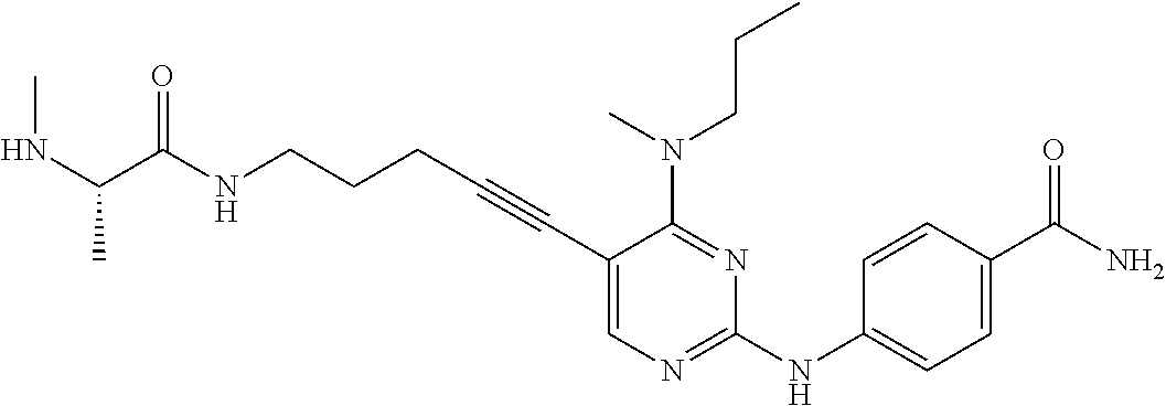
N(CCCC#CC1=CN=C(NC2=CC=C(C(N)=O)C=C2)N=C1N(CCC)C)C(=O)C(NC)C
